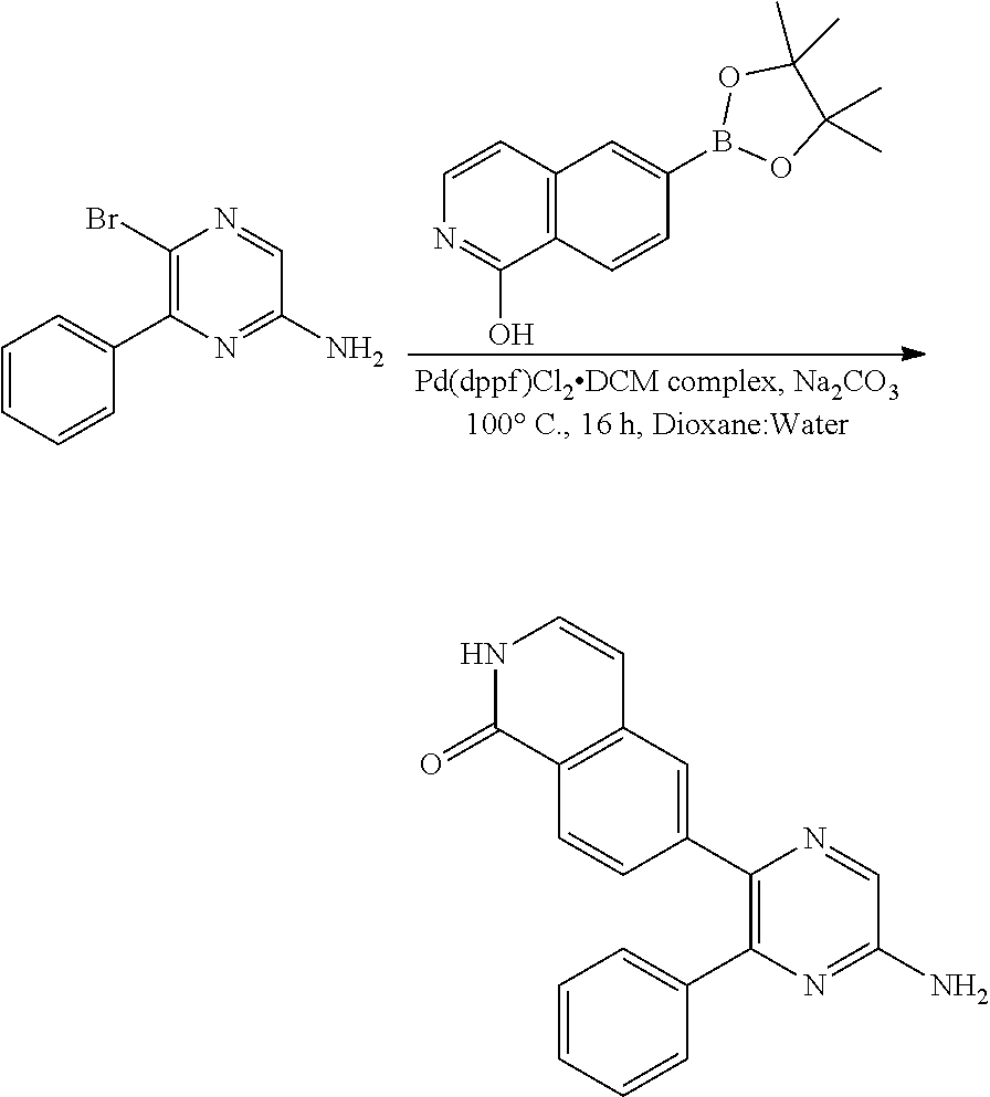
C1(Br)=C(C2=CC=CC=C2)N=C(N)C=N1.C1=CC2=C(C(O)=N1)C=CC(B1OC(C)(C)C(C)(C)O1)=C2.N1C(=O)C2=C(C=C1)C=C(C1=C(C3=CC=CC=C3)N=C(N)C=N1)C=C2
